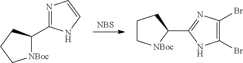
[NBS].[NBoc]1C(C2=NC=CN2)CCC1.C1C[NBoc]C(C2=NC(Br)=C(Br)N2)C1
